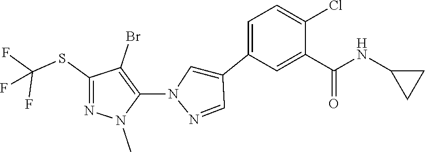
C1(C2=CC=C(Cl)C(C(=O)NC3CC3)=C2)=CN(C2=C(Br)C(SC(F)(F)F)=NN2C)N=C1
